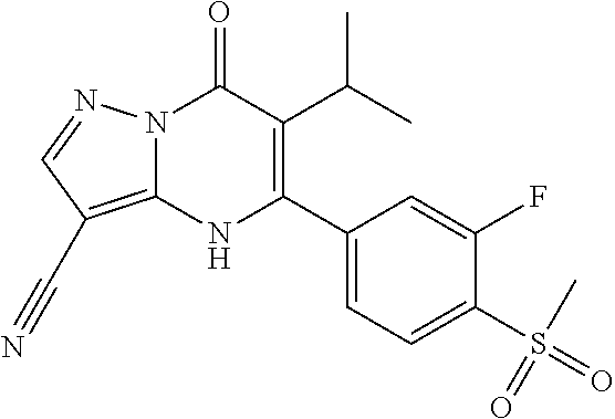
N12C(=C(C#N)C=N1)NC(C1=CC=C(S(=O)(C)=O)C(F)=C1)=C(C(C)C)C2=O
